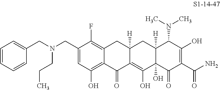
C1(CN(CC2=CC=CC=C2)CCC)=CC(O)=C2C(=C1F)CC1([H])C(=C(O)C3(O)C([H])(C1)C(N(C)C)C(O)=C(C(N)=O)C3=O)C2=O
